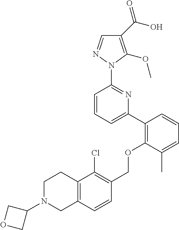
C1(C(O)=O)=C(OC)N(C2=NC(C3=C(OCC4=C(Cl)C5=C(C=C4)CN(C4COC4)CC5)C(C)=CC=C3)=CC=C2)N=C1
